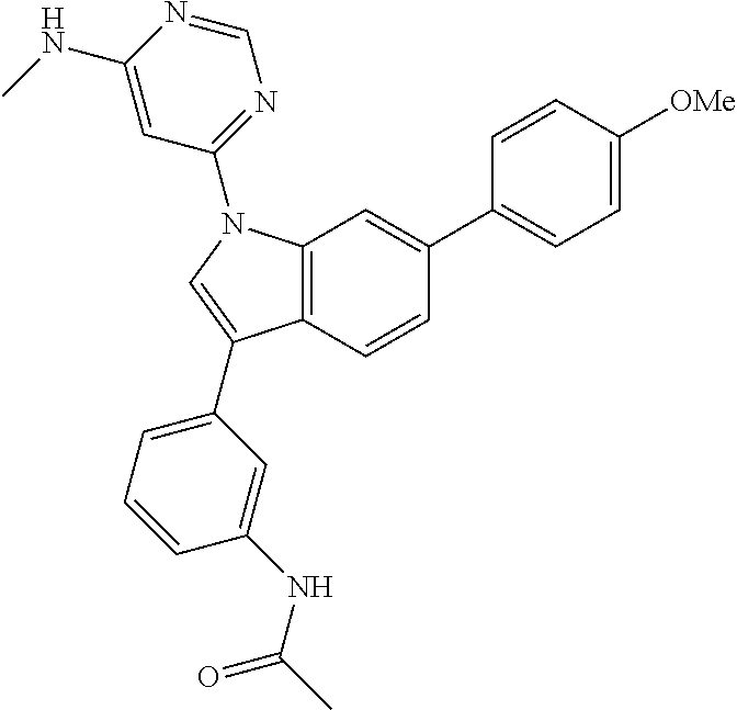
C12=C(N(C3=NC=NC(NC)=C3)C=C1C1=CC=CC(NC(C)=O)=C1)C=C(C1=CC=C([OMe])C=C1)C=C2
